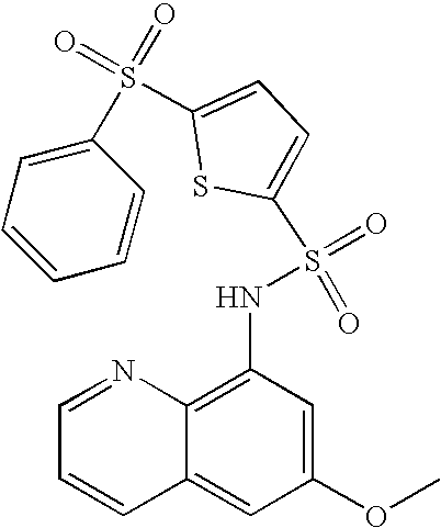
C1=NC2=C(NS(=O)(=O)C3=CC=C(S(C4=CC=CC=C4)(=O)=O)S3)C=C(OC)C=C2C=C1
